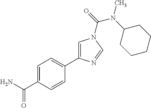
C1=C(C(=O)N)C=CC(C2=CN(C(N(C)C3CCCCC3)=O)C=N2)=C1
